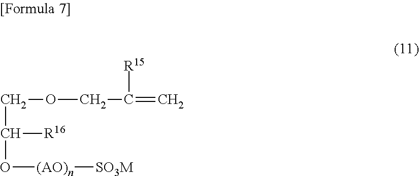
C(OCC([R15])=C)C(O[(AO)n][SO3M])[R16]
